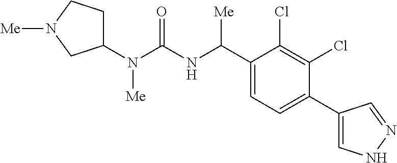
C1(N(C(NC(C2=CC=C(C3=CNN=C3)C(Cl)=C2Cl)[Me])=O)[Me])CCN([Me])C1
